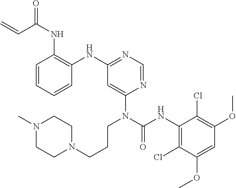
C1=CC=CC(NC2=NC=NC(N(C(=O)NC3=C(Cl)C(OC)=CC(OC)=C3Cl)CCCN3CCN(C)CC3)=C2)=C1NC(C=C)=O
